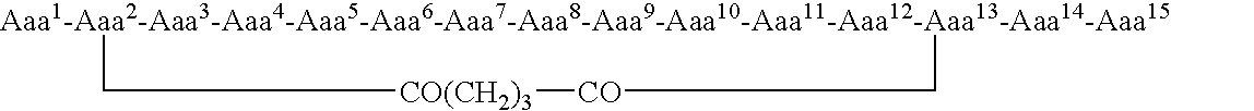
[Aaa1-Aaa2-Aaa3-Aaa4-Aaa5-Aaa6-Aaa7-Aaa8-Aaa9-Aaa10-Aaa11-Aaa12-Aaa13-Aaa14-Aaa15]1C[CO][CO(CH2)3]C1
